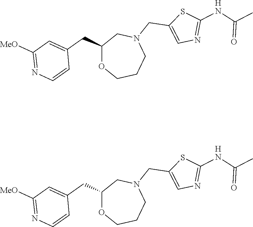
C1([MeO])=NC=CC(CC2OCCCN(CC3=CN=C(NC(C)=O)S3)C2)=C1.[H].C1([MeO])=NC=CC(CC2OCCCN(CC3=CN=C(NC(C)=O)S3)C2)=C1.[H]
